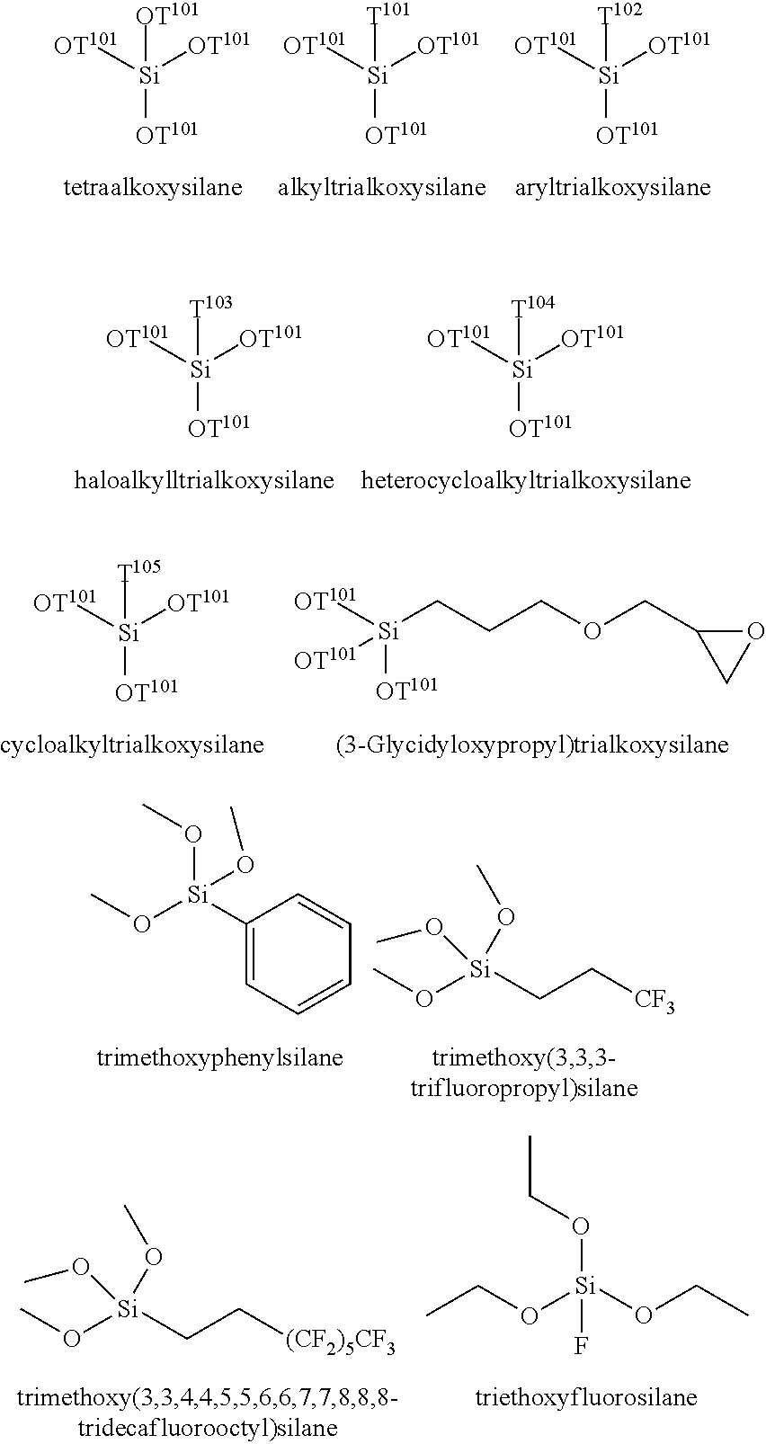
[OT101][Si]([OT101])([OT101])[OT101].[OT101][Si]([OT101])([OT101])[T101].[OT101][Si]([OT101])([OT101])[T102].[OT101][Si]([OT101])([OT101])[T103].[OT101][Si]([OT101])([OT101])[T104].[OT101][Si]([OT101])([OT101])[T105].[OT101][Si](CCCOCC1CO1)([OT101])[OT101].C1([Si](OC)(OC)OC)=CC=CC=C1.CO[Si](CC[CF3])(OC)OC.CO[Si](CC[(CF2)5CF3])(OC)OC.O(CC)[Si](OCC)(F)OCC
